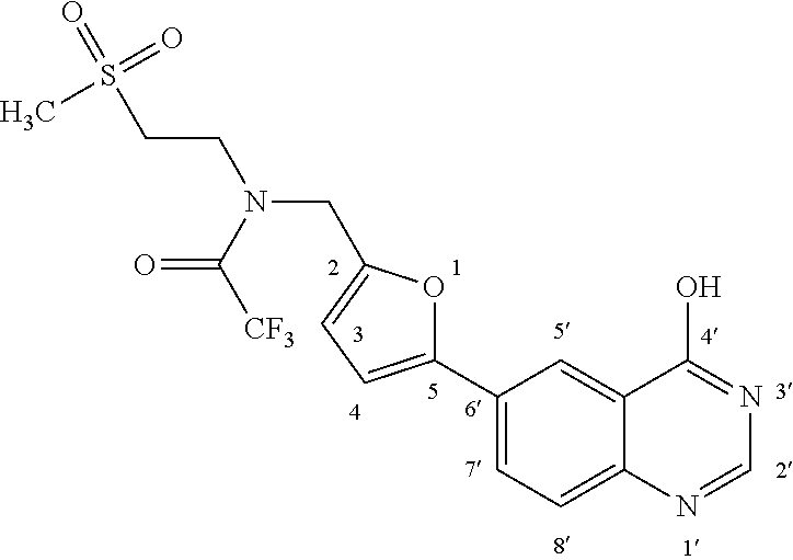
C1(C2=CC=C(CN(CCS(=O)(C)=O)C([CF3])=O)O2)=CC=C2C(=C1)C(O)=NC=N2
